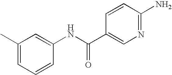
C1=CC(NC(C2=CN=C(N)C=C2)=O)=CC(C)=C1
